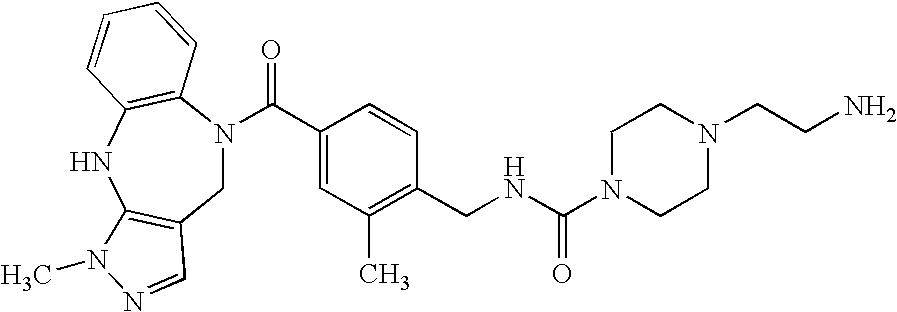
C1N(C(C2=CC(C)=C(CNC(N3CCN(CCN)CC3)=O)C=C2)=O)C2=C(NC3=C1C=NN3C)C=CC=C2
